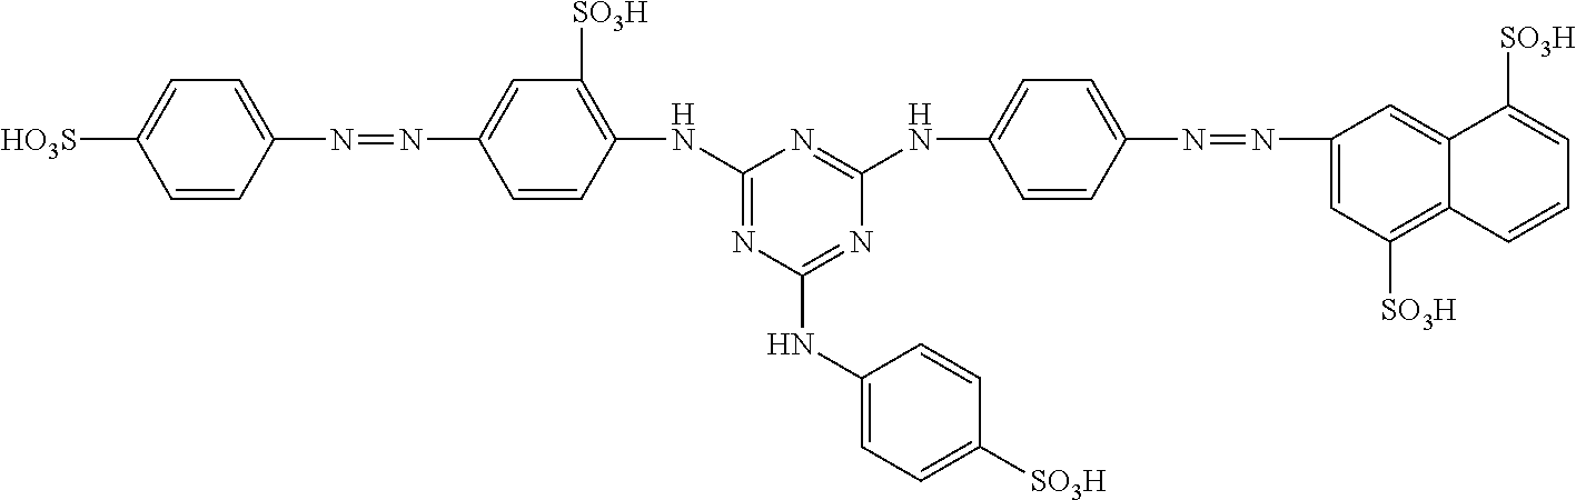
C1=CC(N=NC2=CC([SO3H])=C(NC3=NC(NC4=CC=C([SO3H])C=C4)=NC(NC4=CC=C(N=NC5=CC([SO3H])=C6C(=C5)C([SO3H])=CC=C6)C=C4)=N3)C=C2)=CC=C1[HO3S]
